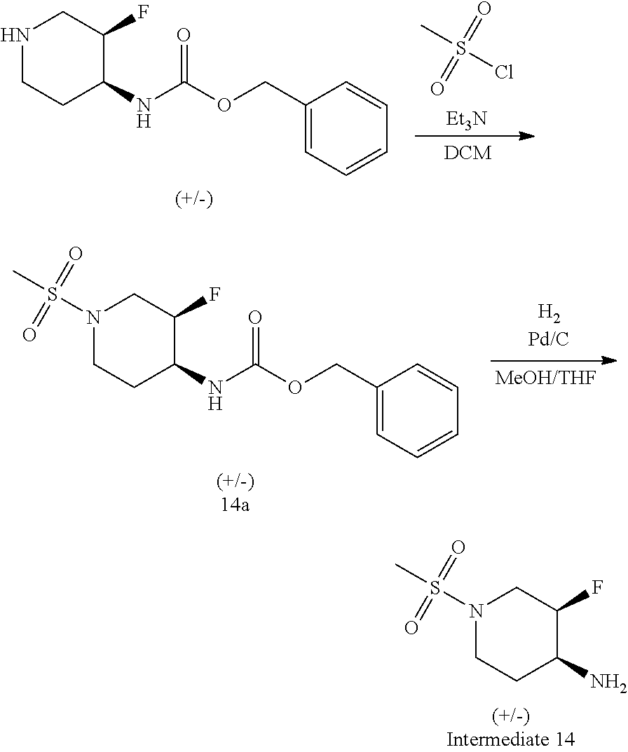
CS(Cl)(=O)=O.[Et3N].N1CCC(NC(OCC2=CC=CC=C2)=O)C(F)C1.N1(S(C)(=O)=O)CCC(NC(OCC2=CC=CC=C2)=O)C(F)C1.N1(S(C)(=O)=O)CCC(N)C(F)C1
